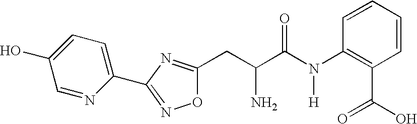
C(C(C(N(C1=C(C(=O)O)C=CC=C1)[H])=O)N)C1=NC(C2=CC=C(O)C=N2)=NO1
